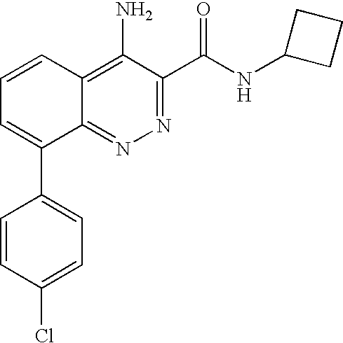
C1=CC(Cl)=CC=C1C1=CC=CC2=C(N)C(C(NC3CCC3)=O)=NN=C12
